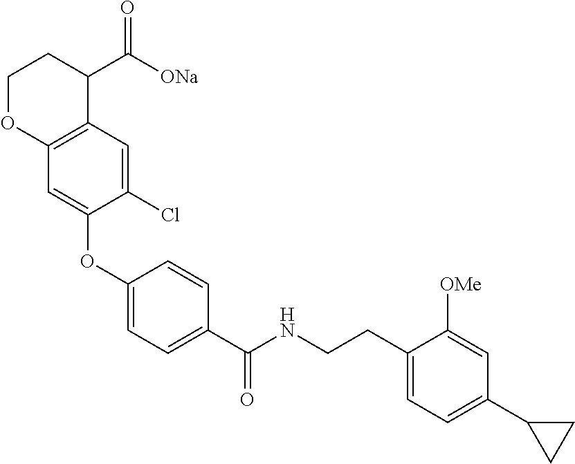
C1(OC2=CC3=C(C(C([ONa])=O)CCO3)C=C2Cl)=CC=C(C(NCCC2=CC=C(C3CC3)C=C2[OMe])=O)C=C1
